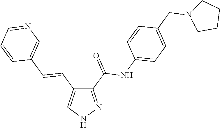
C1(C(=O)NC2=CC=C(CN3CCCC3)C=C2)=NNC=C1C=CC1=CN=CC=C1
